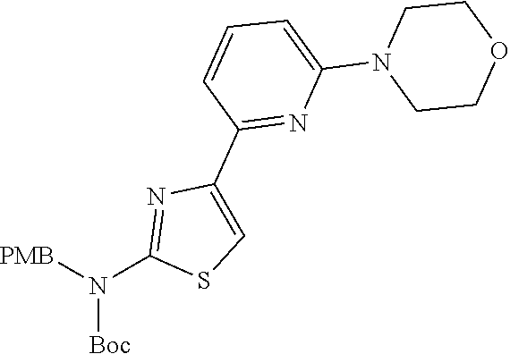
N([Boc])(C1=NC(C2=NC(N3CCOCC3)=CC=C2)=CS1)[PMB]
